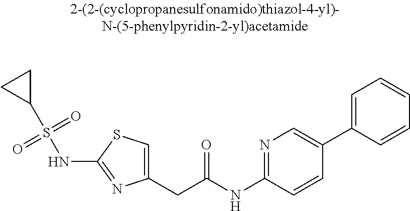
C1(CC(NC2=NC=C(C3=CC=CC=C3)C=C2)=O)=CSC(NS(C2CC2)(=O)=O)=N1
